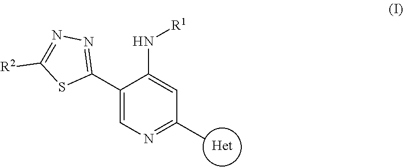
C1(C2=NN=C([R2])S2)=CN=C(C)C=C1N[R1].[Het]
